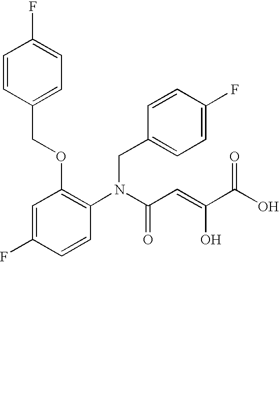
FC1=CC=C(COC2=C(N(C(C=C(C(O)=O)O)=O)CC3=CC=C(F)C=C3)C=CC(F)=C2)C=C1
